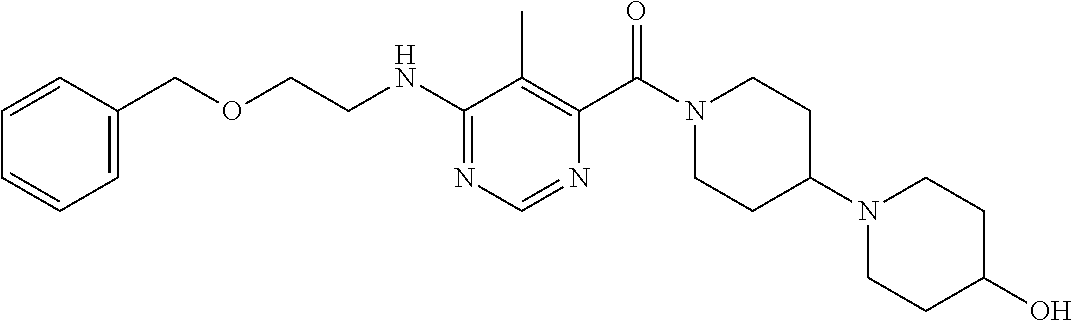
N1=C(NCCOCC2=CC=CC=C2)C(C)=C(C(N2CCC(N3CCC(O)CC3)CC2)=O)N=C1
